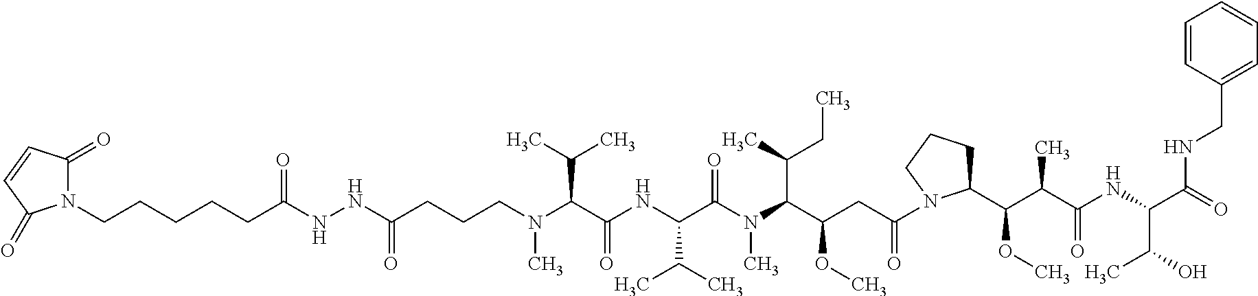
C(C(C(N(C(C(NC(C(N(CCCC(NNC(CCCCCN1C(=O)C=CC1=O)=O)=O)C)C(C)C)=O)C(C)C)=O)C)C(C)CC)OC)C(=O)N1C(C(C(C(NC(C(=O)NCC2=CC=CC=C2)C(O)C)=O)C)OC)CCC1
